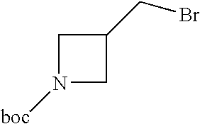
C1N([cob])CC1CBr
